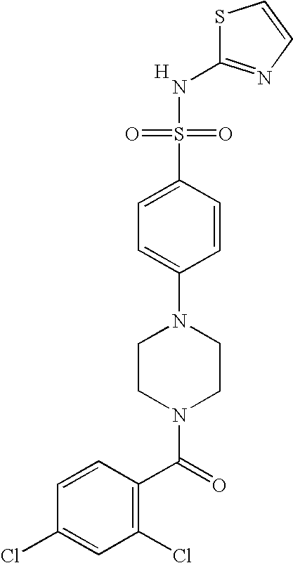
S1C(NS(=O)(=O)C2=CC=C(N3CCN(C(=O)C4=C(Cl)C=C(Cl)C=C4)CC3)C=C2)=NC=C1.[H]
